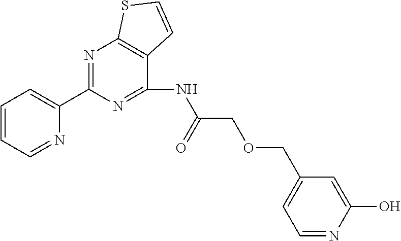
C1=CC=NC(C2=NC3=C(C=CS3)C(NC(COCC3=CC=NC(O)=C3)=O)=N2)=C1
